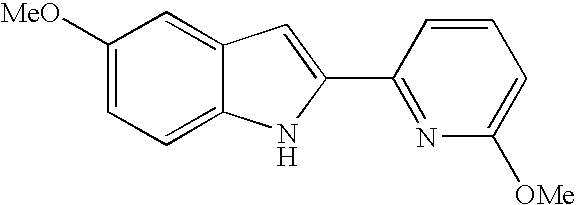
C1([MeO])=CC=C2C(=C1)C=C(C1=NC([OMe])=CC=C1)N2
